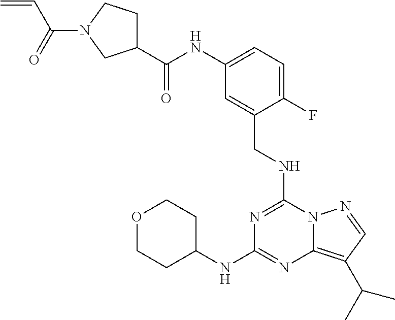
C1(C(NC2=CC=C(F)C(CNC3=NC(NC4CCOCC4)=NC4=C(C(C)C)C=NN34)=C2)=O)CCN(C(=O)C=C)C1
